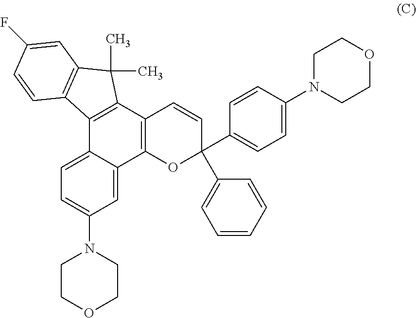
C1=C2C(=CC=C1N1CCOCC1)C1=C(C3=C2OC(C2=CC=C(N4CCOCC4)C=C2)(C2=CC=CC=C2)C=C3)C(C)(C)C2=C1C=CC(F)=C2
